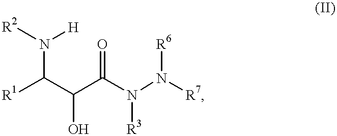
N(C(C(C(=O)N(N([R7])[R6])[R3])O)[R1])([H])[R2]
